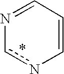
N1=CC=Cnc1
